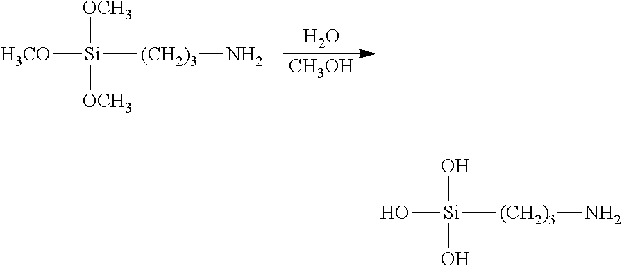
O.[CH3OH].[Si]([H3CO])([OCH3])([OCH3])[(CH2)3]N.[Si](O)(O)(O)[(CH2)3]N
